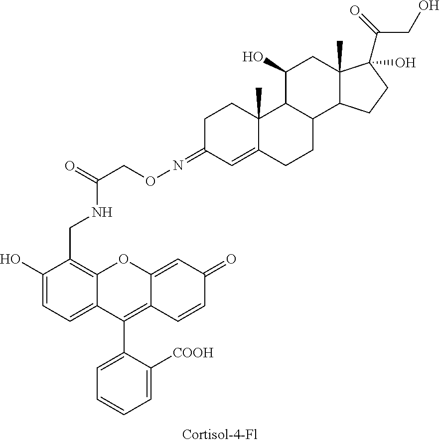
C1(C2=C3C(=CC(=O)C=C3)OC3=C(CNC(=O)CON=C4C=C5C(C)(CC4)C4C(O)CC6(C)C(O)(C(CO)=O)CCC6C4CC5)C(O)=CC=C23)=CC=CC=C1[COOH]
